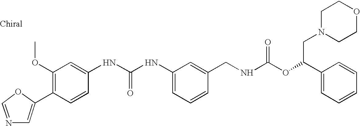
C1=C(C2=C(OC)C=C(NC(NC3=CC=CC(CNC(OC(C4=CC=CC=C4)CN4CCOCC4)=O)=C3)=O)C=C2)OC=N1
